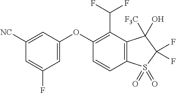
C1([NC])=CC(OC2=C(C(F)F)C3=C(C=C2)S(=O)(=O)C(F)(F)C3(O)[F3C])=CC(F)=C1
